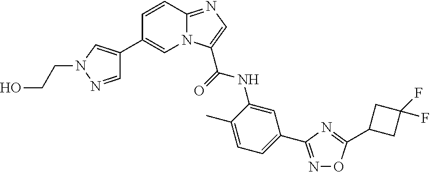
C1=CC2=NC=C(C(=O)NC3=CC(C4=NOC(C5CC(F)(F)C5)=N4)=CC=C3C)N2C=C1C1=CN(CCO)N=C1
